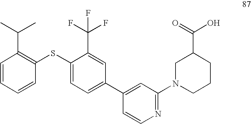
C1=CC=CC(SC2=CC=C(C3=CC(N4CCCC(C(O)=O)C4)=NC=C3)C=C2C(F)(F)F)=C1C(C)C
